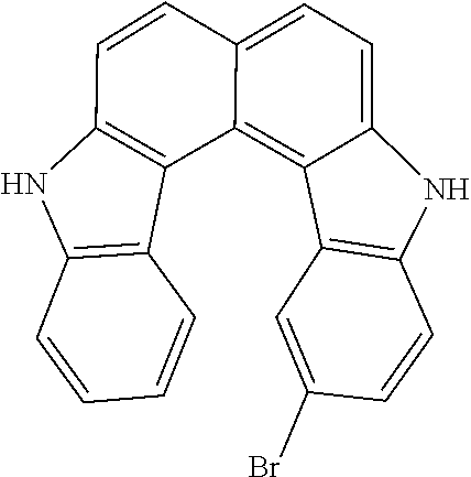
C12=C3C(=CC=C1NC1=C2C=C(Br)C=C1)C=CC1=C3C2=C(C=CC=C2)N1
